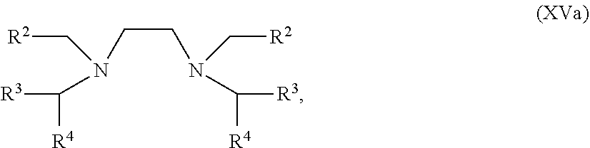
C(CN(C[R2])C([R3])[R4])N(C[R2])C([R3])[R4]
